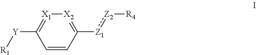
C1([Y][R1])=[X1][X2]=C([Z1]:[Z2][R4])C=C1
